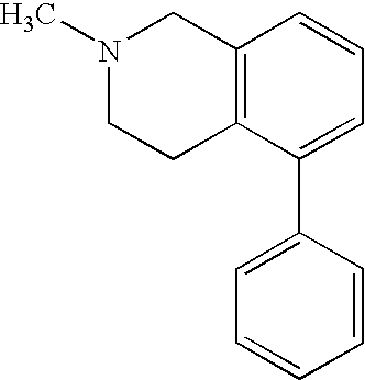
N1(C)CCC2=C(C1)C=CC=C2C1=CC=CC=C1
